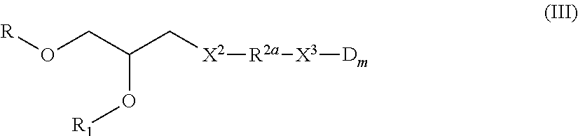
[R]OCC(O[R1])C[X2][R2a][X3][Dm]
